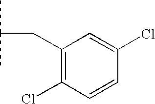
CC(C)CC1=C(Cl)C=CC(Cl)=C1
